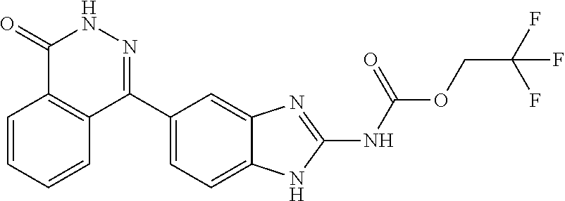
O(CC(F)(F)F)C(=O)NC1=NC2=CC(C3=NNC(=O)C4=C3C=CC=C4)=CC=C2N1
